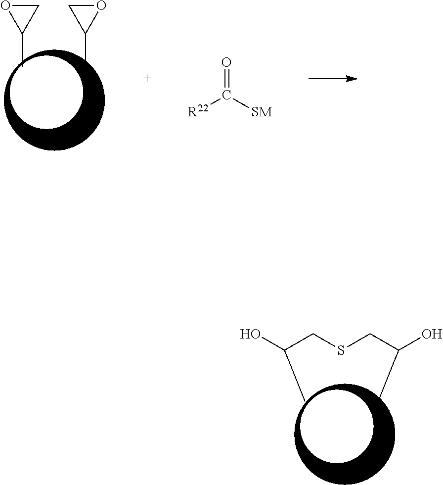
OC(CSCC(O)C)C.C1(C)CO1.C1(C)OC1.O=C([SM])[R22]
